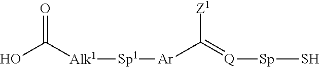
O=C(O)[Alk1][Sp1][Ar]C(=[Q][Sp]S)[Z1]
